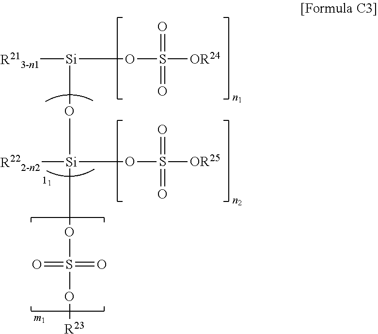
[R213-n1][Si](OS([OR24])(=O)=O)O[Si](OS(=O)(=O)O[R23])([R222-n2])OS([OR25])(=O)=O
